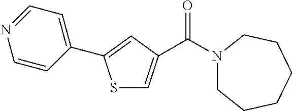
C1(C2=CC(C(N3CCCCCC3)=O)=CS2)=CC=NC=C1
